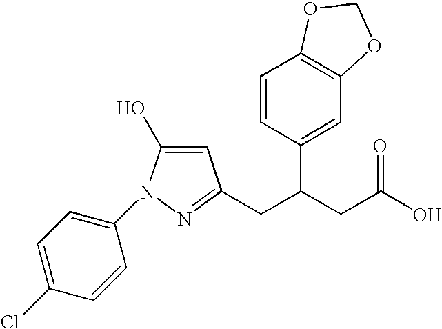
C1=C(O)N(C2=CC=C(Cl)C=C2)N=C1CC(CC(O)=O)C1=CC2=C(C=C1)OCO2
